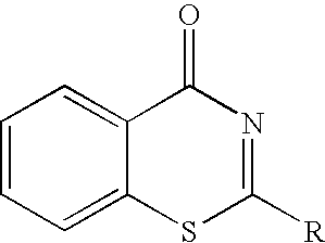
C1=CC=C2C(=C1)C(=O)N=C([R])S2
